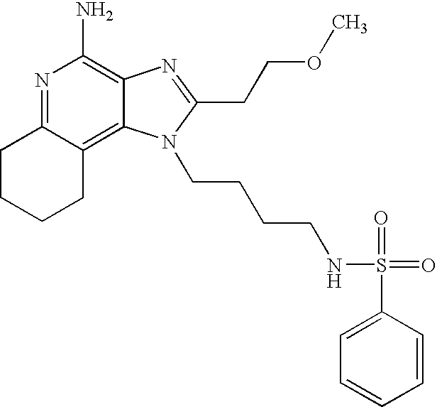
N1=C2C(=C3C(=C1N)N=C(CCOC)N3CCCCNS(=O)(C1=CC=CC=C1)=O)CCCC2
